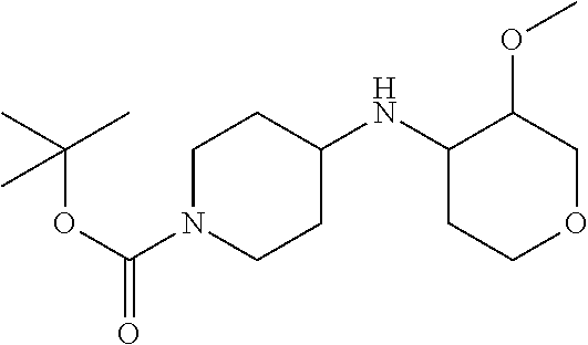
C1N(C(OC(C)(C)C)=O)CCC(NC2C(OC)COCC2)C1
